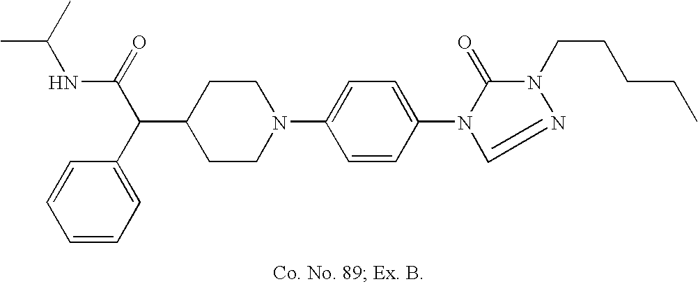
C1(C(C2=CC=CC=C2)C(=O)NC(C)C)CCN(C2=CC=C(N3C(=O)N(CCCCC)N=C3)C=C2)CC1
